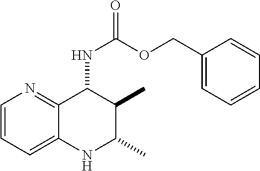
C1=CC=C2C(=N1)C(NC(=O)OCC1=CC=CC=C1)C(C)C(C)N2
